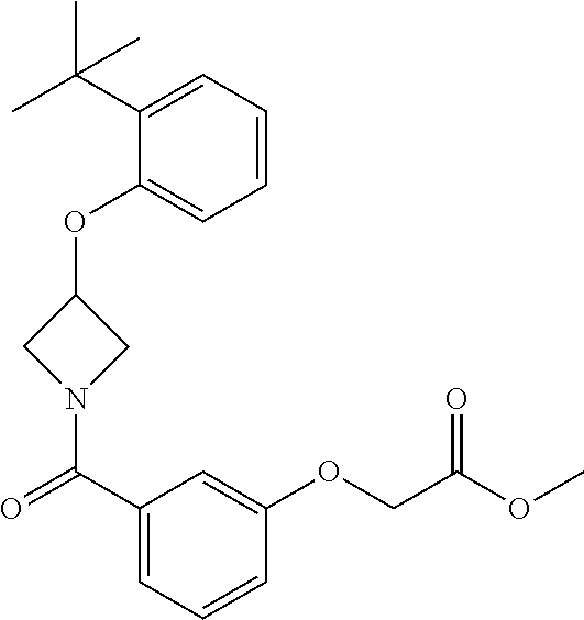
C1(OC2CN(C(C3=CC=CC(OCC(OC)=O)=C3)=O)C2)=CC=CC=C1C(C)(C)C
